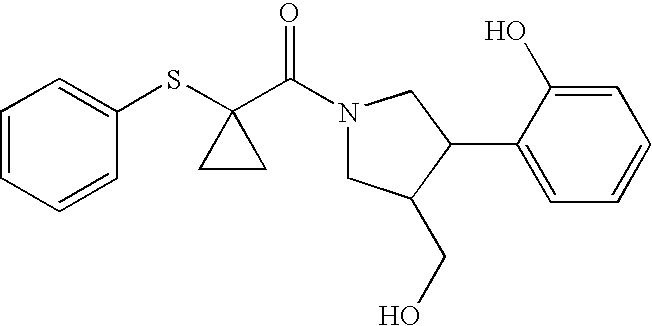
C1=CC=CC(SC2(C(=O)N3CC(CO)C(C4=CC=CC=C4O)C3)CC2)=C1
